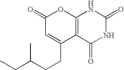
C1(=O)C=C(CCC(CC)C)C2=C(O1)NC(=O)NC2=O
